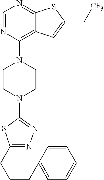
C1=NC(N2CCN(C3=NN=C(CCCC4=CC=CC=C4)S3)CC2)=C2C(=N1)SC(C[CF3])=C2
